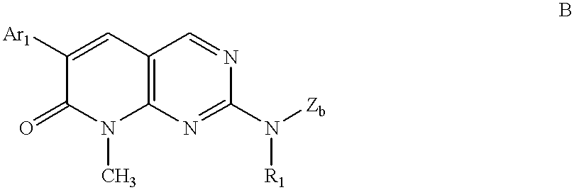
C1([Ar1])=CC2=C(N(C)C1=O)N=C(N([Zb])[R1])N=C2
